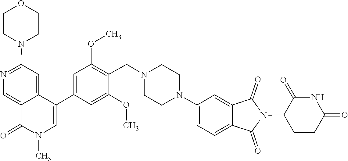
CN1C(=O)C2=CN=C(N3CCOCC3)C=C2C(C2=CC(OC)=C(CN3CCN(C4=CC=C5C(=C4)C(=O)N(C4CCC(=O)NC4=O)C5=O)CC3)C(OC)=C2)=C1
